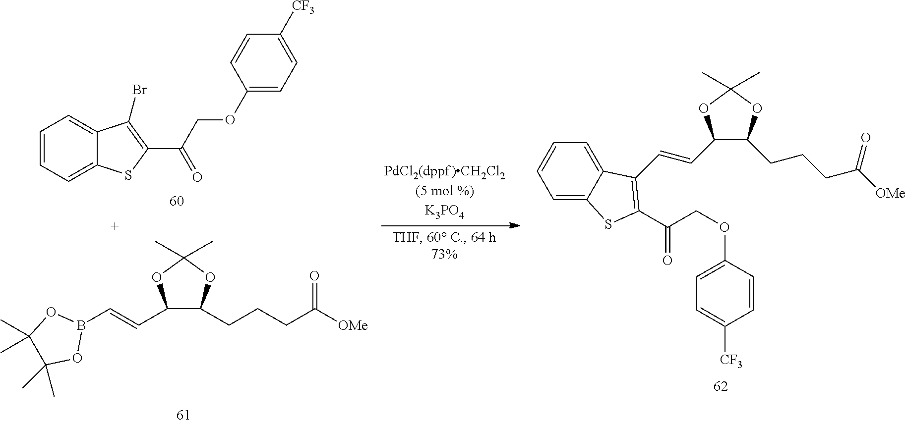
B1(C=CC2C(CCCC([OMe])=O)OC(C)(C)O2)OC(C)(C)C(C)(C)O1.C1=CC=C2C(=C1)C(Br)=C(C(COC1=CC=C([CF3])C=C1)=O)S2.C1=C2C(=CC=C1)C(C=CC1C(CCCC([OMe])=O)OC(C)(C)O1)=C(C(COC1=CC=C([CF3])C=C1)=O)S2
